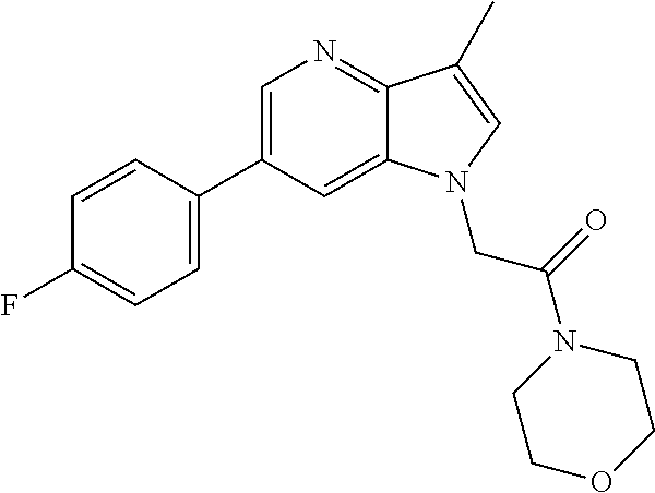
C1=C(C2=CC=C(F)C=C2)C=C2C(=N1)C(C)=CN2CC(=O)N1CCOCC1
